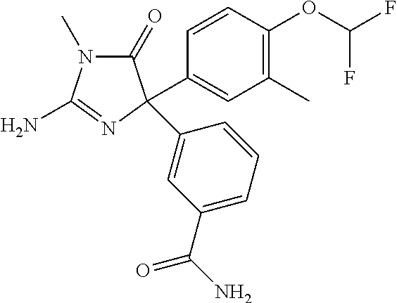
N1(C)C(=O)C(C2=CC(C)=C(OC(F)F)C=C2)(C2=CC(C(N)=O)=CC=C2)N=C1N
